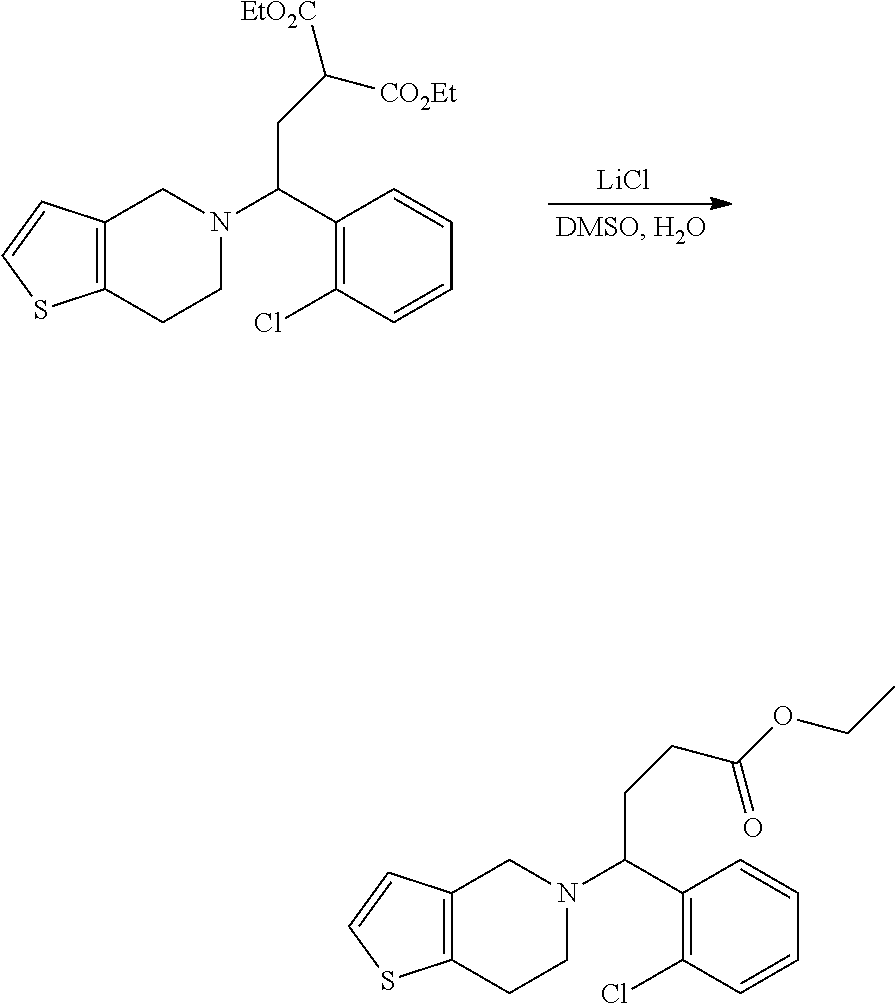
C12=C(CCN(C(C3=C(Cl)C=CC=C3)CC([EtO2C])[CO2Et])C1)SC=C2.[LiCl].C12=C(CCN(C(C3=C(Cl)C=CC=C3)CCC(OCC)=O)C1)SC=C2
